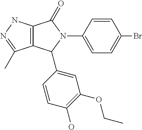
C12=C(NN=C1C)C(=O)N(C1=CC=C(Br)C=C1)C2C1=CC(OCC)=C(O)C=C1
